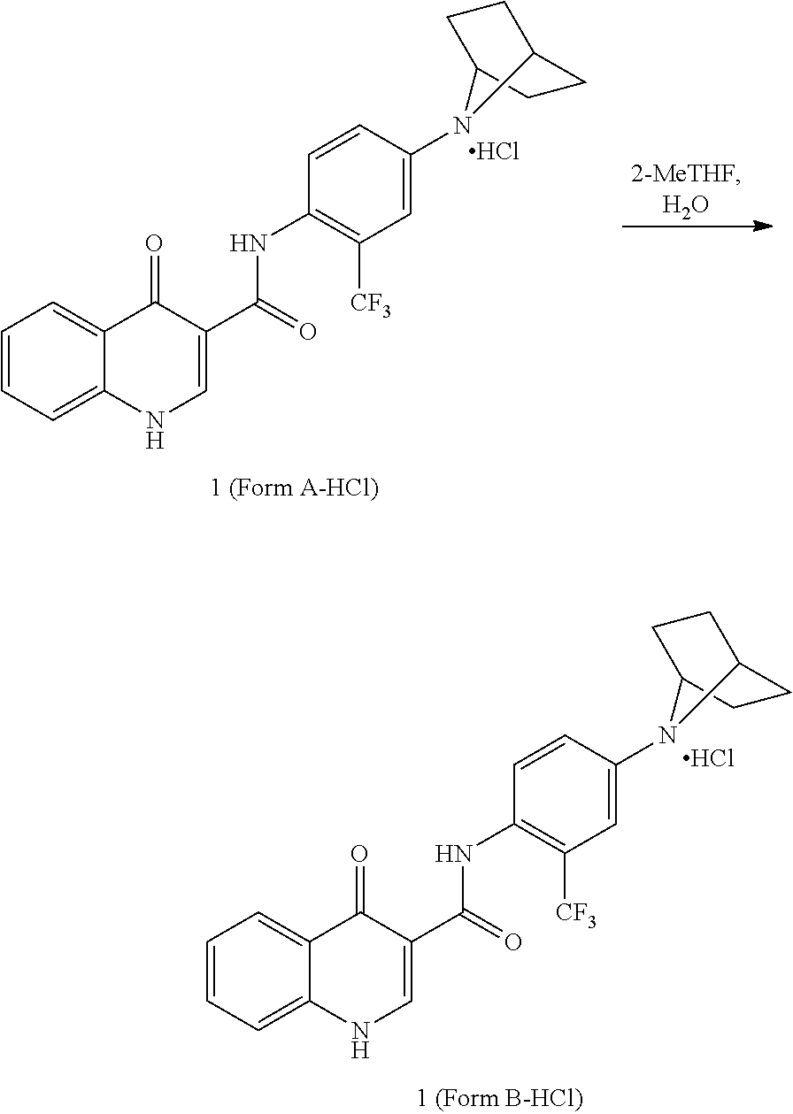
Cl.C1=CC=C2C(=C1)C(=O)C(C(NC1=C([CF3])C=C(N3C4CCC3CC4)C=C1)=O)=CN2.Cl.C1=CC=C2C(=C1)C(=O)C(C(NC1=C([CF3])C=C(N3C4CCC3CC4)C=C1)=O)=CN2
